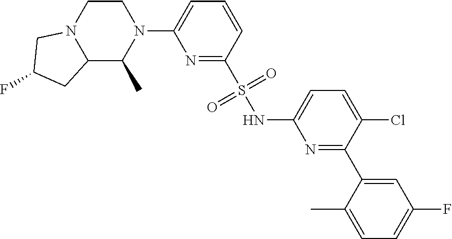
C12C(C)N(C3=CC=CC(S(NC4=CC=C(Cl)C(C5=CC(F)=CC=C5C)=N4)(=O)=O)=N3)CCN1CC(F)C2
